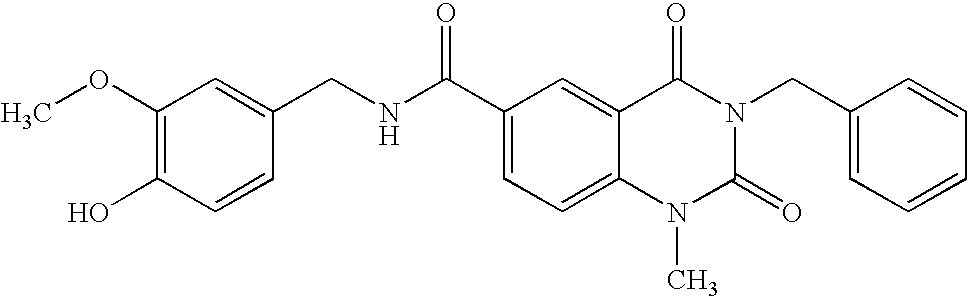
C1(OC)=C(O)C=CC(CNC(C2=CC=C3C(=C2)C(=O)N(CC2=CC=CC=C2)C(=O)N3C)=O)=C1
